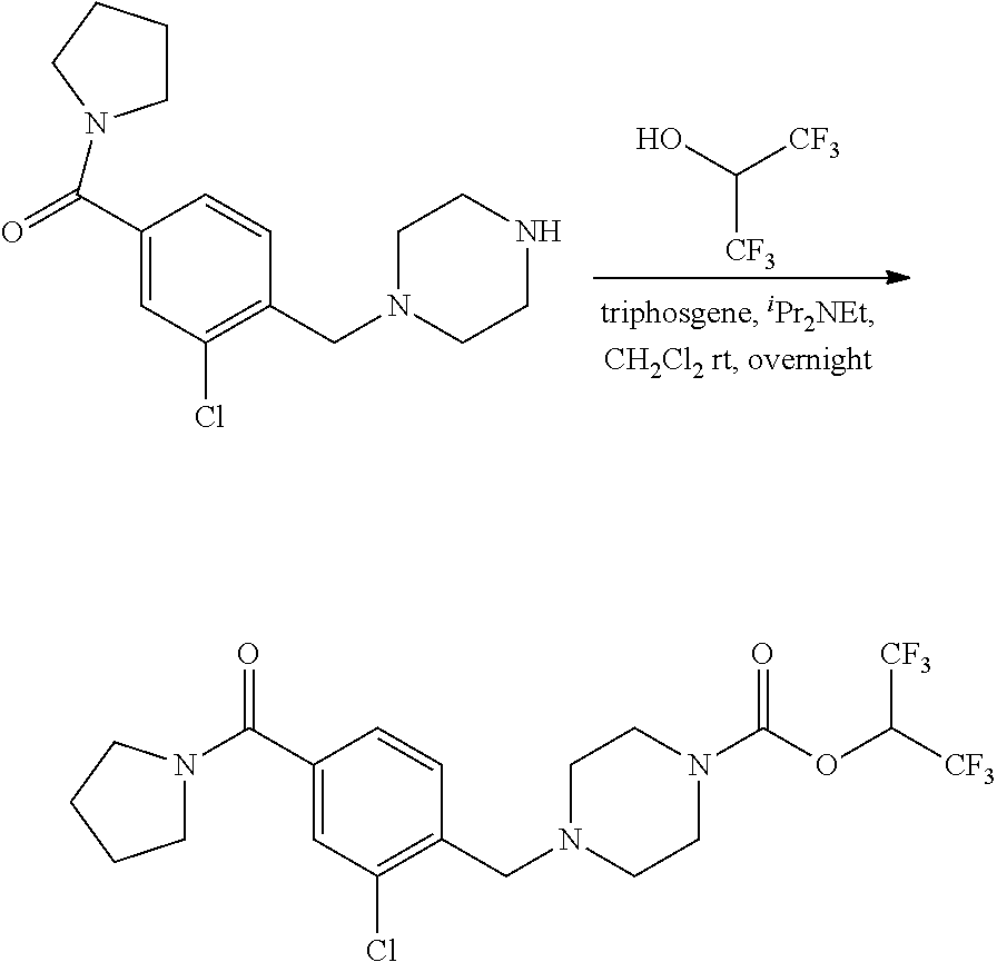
OC([CF3])[CF3].C1(C(=O)N2CCCC2)=CC(Cl)=C(CN2CCNCC2)C=C1.C1(C(N2CCCC2)=O)=CC(Cl)=C(CN2CCN(C(OC([CF3])[CF3])=O)CC2)C=C1
